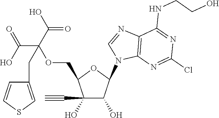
C1(C#C)(O)C(O)C(N2C=NC3=C2N=C(Cl)N=C3NCCO)OC1COC(C(=O)O)(C(O)=O)CC1=CSC=C1
